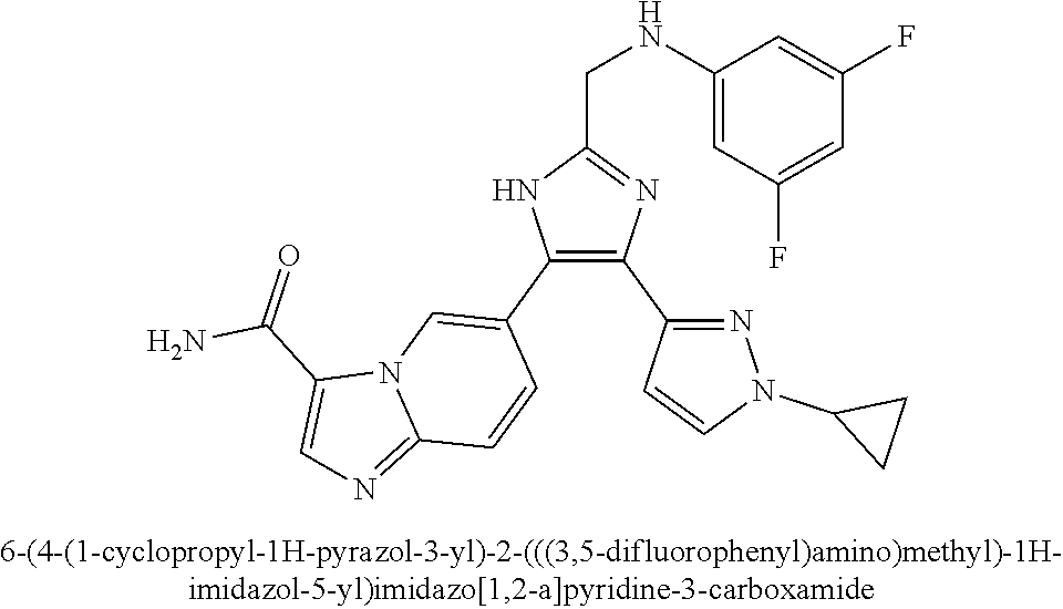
C1(NCC2=NC(C3=NN(C4CC4)C=C3)=C(C3=CN4C(=NC=C4C(=O)N)C=C3)N2)=CC(F)=CC(F)=C1
